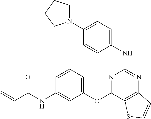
N1(C2=CC=C(NC3=NC4=C(C(OC5=CC=CC(NC(C=C)=O)=C5)=N3)SC=C4)C=C2)CCCC1
